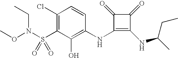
S(C1=C(Cl)C=CC(NC2=C(NC(CC)C)C(=O)C2=O)=C1O)(N(OC)CC)(=O)=O
